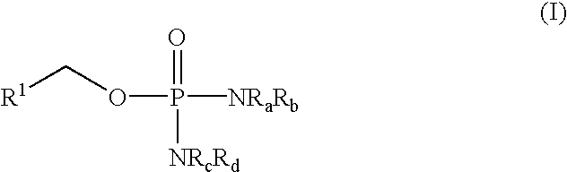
[R1]COP([NRaRb])([NRcRd])=O
